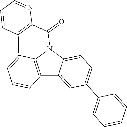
C12=C3N(C4=CC=C(C5=CC=CC=C5)C=C14)C(=O)C1=C(C3=CC=C2)C=CC=N1
